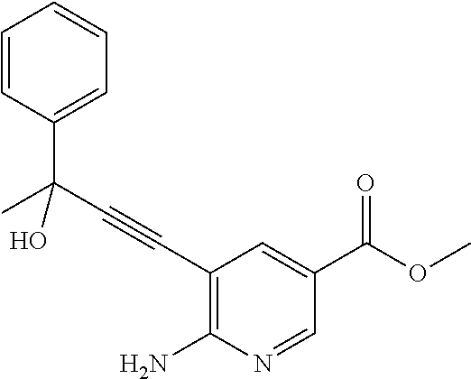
C1=CC(C(C#CC2=C(N)N=CC(C(OC)=O)=C2)(C)O)=CC=C1
